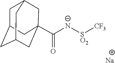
[Na].C([N-][SO2][CF3])(C12CC3CC(CC(C1)C3)C2)=O
